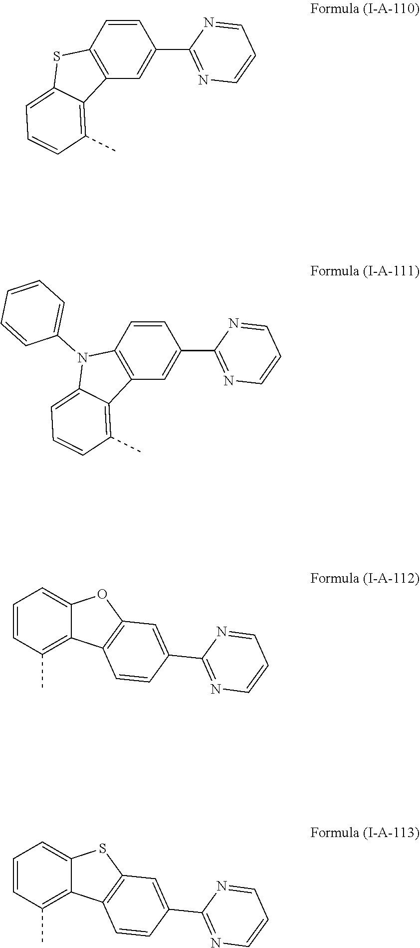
C1=CC2=C(C=C1C1=NC=CC=N1)C1=C(C)C=CC=C1S2.C1=CC2=C(C=C1C1=NC=CC=N1)C1=C(C)C=CC=C1N2C1=CC=CC=C1.C1=CC(C)=C2C(=C1)OC1=C2C=CC(C2=NC=CC=N2)=C1.C1=CC(C)=C2C(=C1)SC1=C2C=CC(C2=NC=CC=N2)=C1
